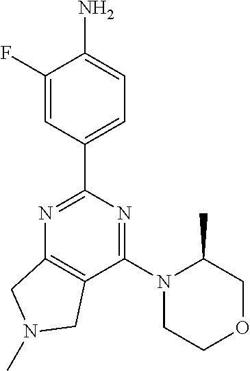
N1=C(C2=CC=C(N)C(F)=C2)N=C(N2CCOCC2C)C2=C1CN(C)C2
